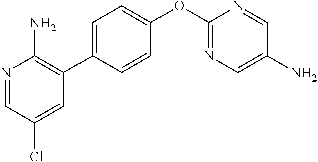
C1(OC2=NC=C(N)C=N2)=CC=C(C2=C(N)N=CC(Cl)=C2)C=C1
